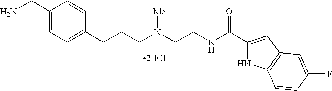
C1(CN)=CC=C(CCCN(CCNC(C2=CC3=C(N2)C=CC(F)=C3)=O)[Me])C=C1.[2HCl]
